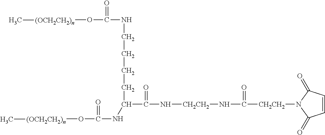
N([CH2CH2]NC([CH2CH2]N1C(=O)C=CC1=O)=O)C(=O)C(NC(O[(OCH2CH2)n]C)=O)CCCCNC(O[(OCH2CH2)n]C)=O
